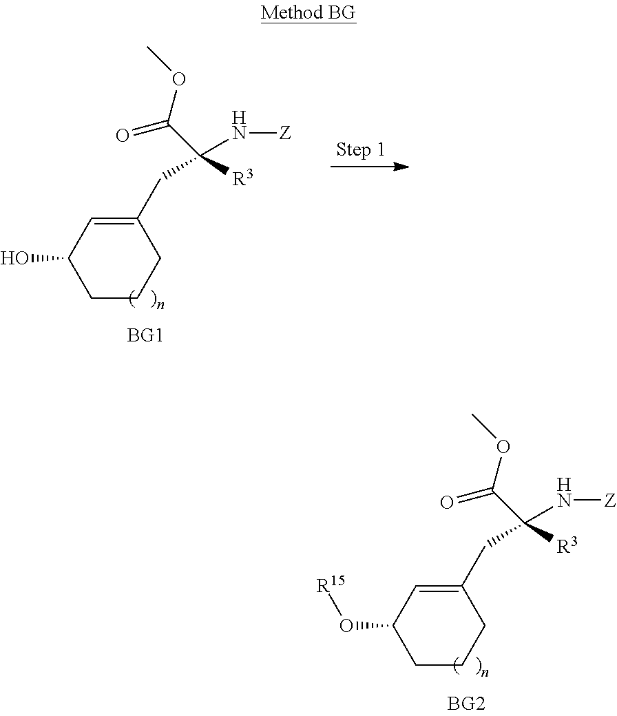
C1CCC(CC([R3])(N[Z])C(OC)=O)=CC1O.C1CCC(CC([R3])(N[Z])C(OC)=O)=CC1O[R15]
